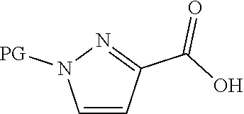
C1=CC(C(O)=O)=NN1[PG]
